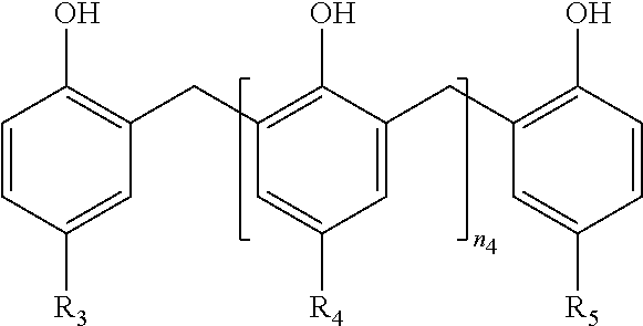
C1=CC([R3])=CC(CC2=C(O)C(CC3=C(O)C=CC([R5])=C3)=CC([R4])=C2)=C1O
